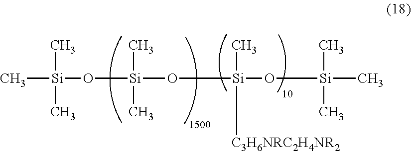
C[Si](C)(C)O[Si](C)(C)O[Si](C)(O[Si](C)(C)C)[C3H6NRC2H4NR2]
